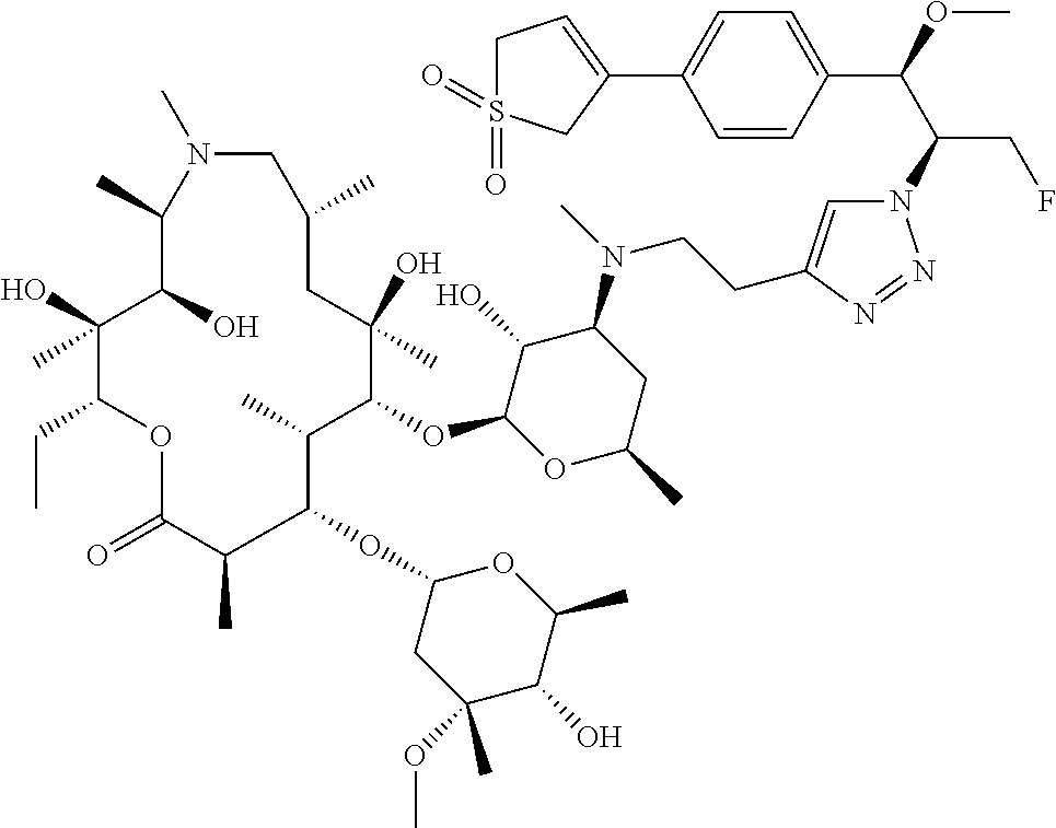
N1=NN(C(C(C2=CC=C(C3=CCS(=O)(=O)C3)C=C2)OC)CF)C=C1CCN(C1C(O)C(OC2C(C)C(OC3CC(OC)(C)C(O)C(C)O3)C(C)C(=O)OC(CC)C(O)(C)C(O)C(C)N(C)CC(C)CC2(O)C)OC(C)C1)C
